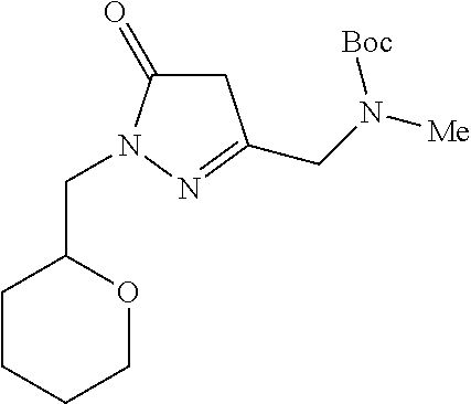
C1(CN2N=C(CN([Me])[Boc])CC2=O)CCCCO1
